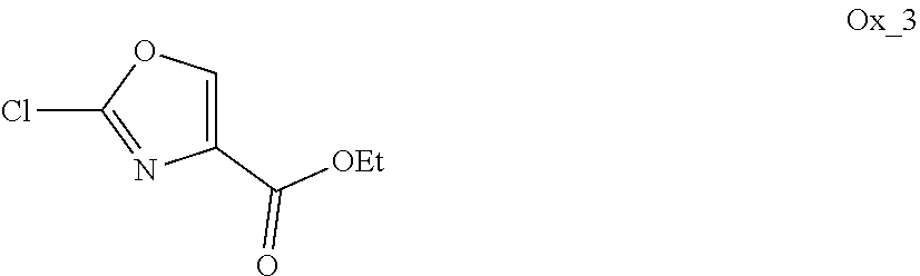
C1(C([OEt])=O)=COC(Cl)=N1
